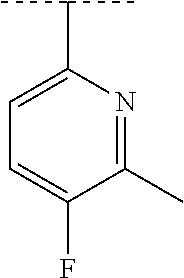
C1(C)=NC(C(C)C)=CC=C1F
